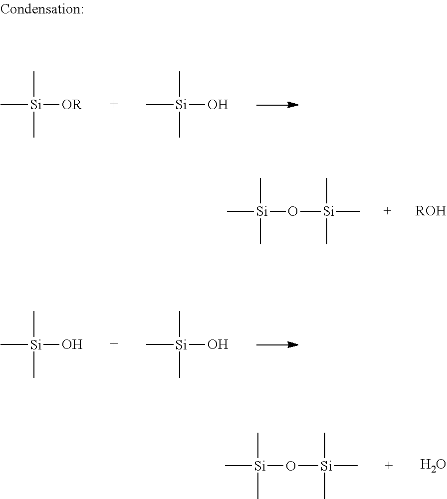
C[Si](C)(C)[OR].C[Si](C)(C)O.[ROH].C[Si](C)(C)O[Si](C)(C)C.C[Si](C)(C)O.C[Si](C)(C)O.O.C[Si](C)(C)O[Si](C)(C)C
